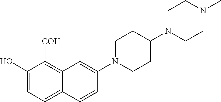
C1(O)=CC=C2C(=C1[COH])C=C(N1CCC(N3CCN(C)CC3)CC1)C=C2
